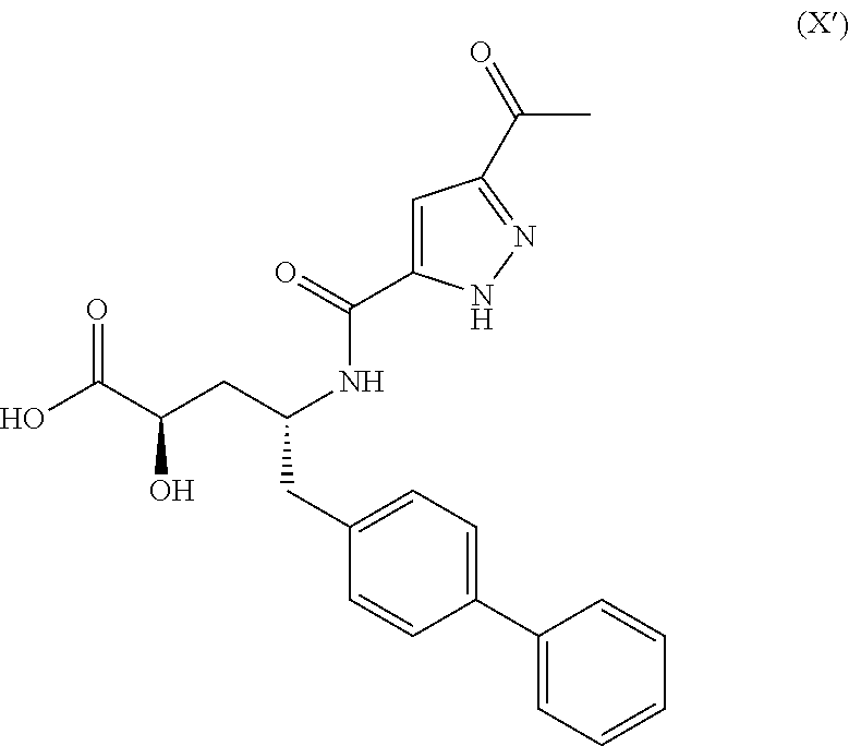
OC(C(CC(NC(=O)C1=CC(C(=O)C)=NN1)CC1=CC=C(C2=CC=CC=C2)C=C1)O)=O
